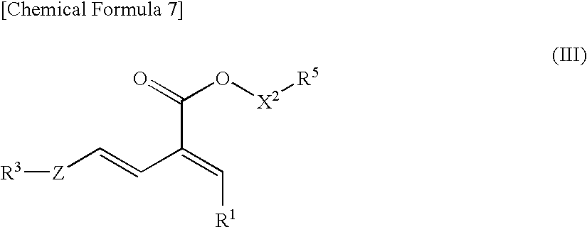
[Z](C=CC(=C[R1])C(=O)O[X2][R5])[R3]
